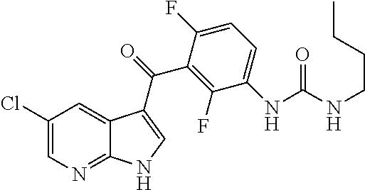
C1(F)=C(C(=O)C2=CNC3=NC=C(Cl)C=C32)C(F)=CC=C1NC(NCCCC)=O
